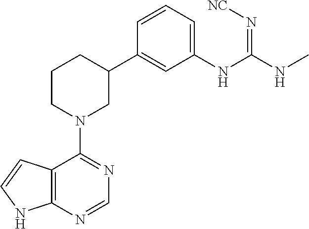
C12=C(N=CN=C1N1CC(C3=CC(NC(NC)=N[NC])=CC=C3)CCC1)NC=C2
